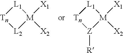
[Tn]1[L2][M]([X1])([X2])[L1]1.[Tn]1[Z]([R])[M]([X1])([X2])[L1]1
